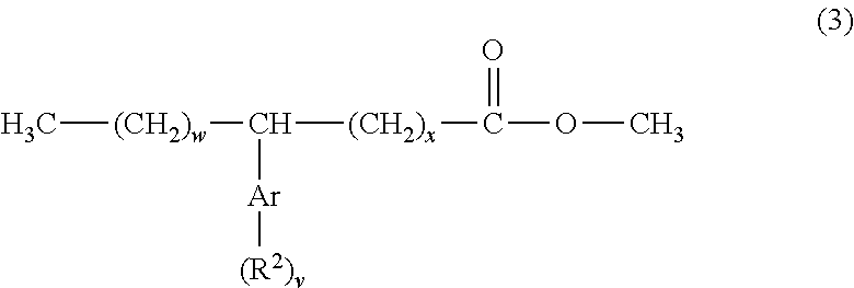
C[(CH2)w]C([(CH2)x]C(OC)=O)[Ar][(R2)v]
